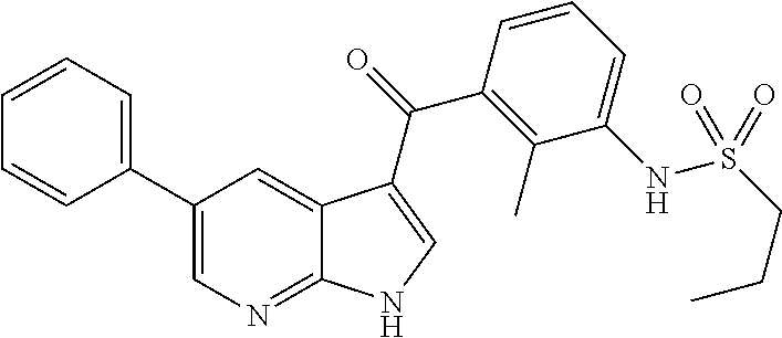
C1(C2=CC=CC=C2)=CN=C2C(=C1)C(C(=O)C1=C(C)C(NS(CCC)(=O)=O)=CC=C1)=CN2
